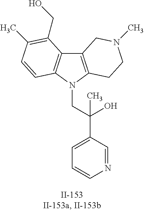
C12=C(N(CC(C3=CC=CN=C3)(O)C)C3=C1C(CO)=C(C)C=C3)CCN(C)C2
